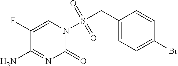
C1(F)=CN(S(CC2=CC=C(Br)C=C2)(=O)=O)C(=O)N=C1N
